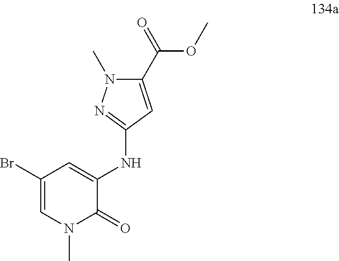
BrC1=CN(C)C(=O)C(NC2=NN(C)C(C(OC)=O)=C2)=C1
